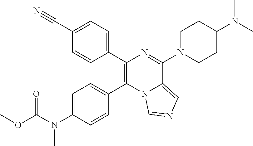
C1(C2=CC=C(C#N)C=C2)=C(C2=CC=C(N(C(OC)=O)C)C=C2)N2C(=CN=C2)C(N2CCC(N(C)C)CC2)=N1
